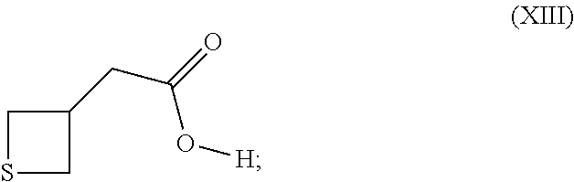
S1CC(CC(=O)O[H])C1
